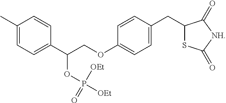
C1(C)=CC=C(C(COC2=CC=C(CC3SC(=O)[NH]C3=O)C=C2)OP(=O)([OEt])[OEt])C=C1
